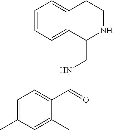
C1=CC=C2C(=C1)CCNC2CNC(C1=CC=C(C)C=C1C)=O
